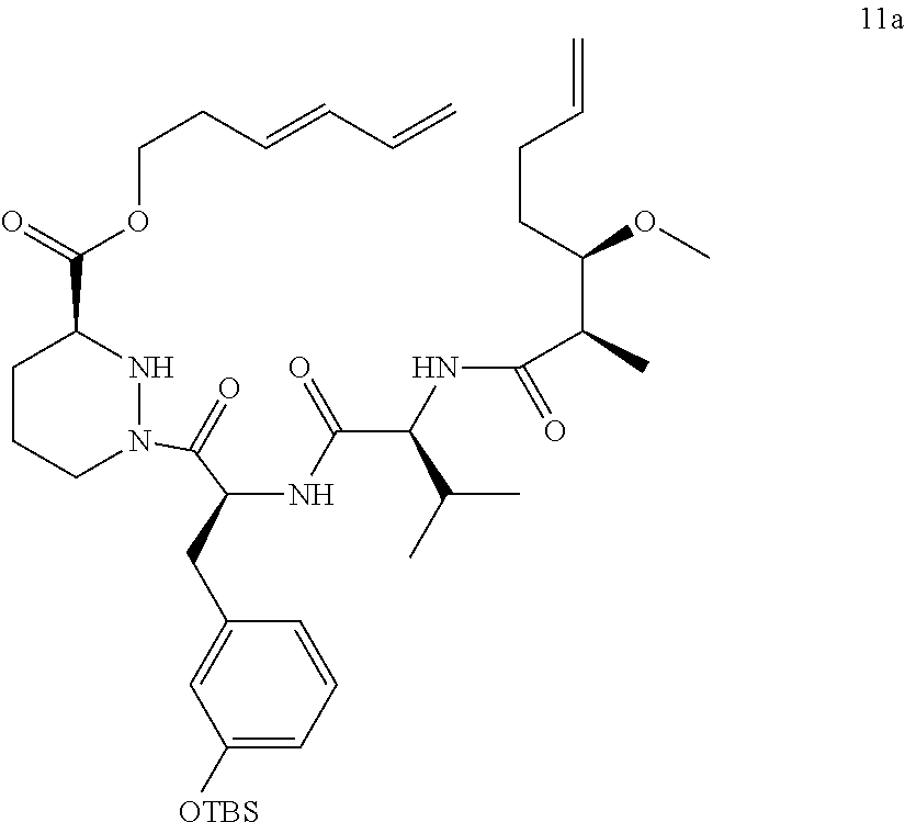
C(COC(C1CCCN(C(C(NC(C(NC(C(C(CCC=C)OC)C)=O)C(C)C)=O)CC2=CC([OTBS])=CC=C2)=O)N1)=O)C=CC=C
